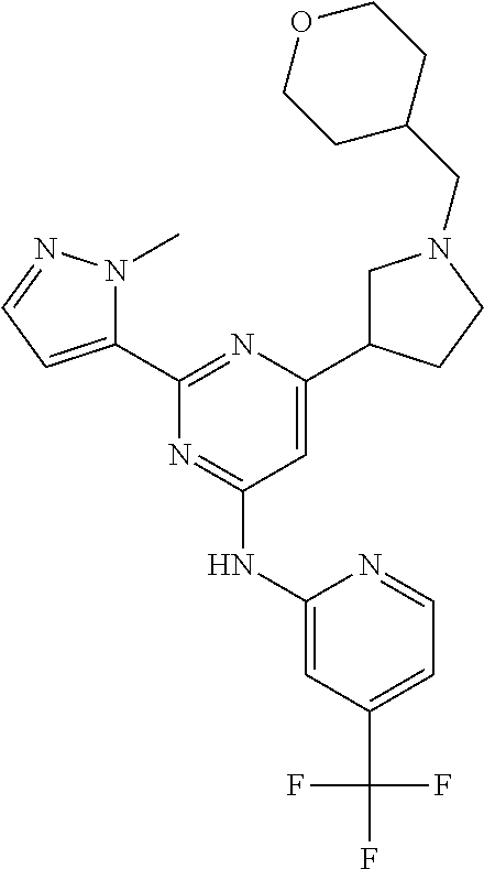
C1(C(F)(F)F)=CC=NC(NC2=NC(C3=CC=NN3C)=NC(C3CN(CC4CCOCC4)CC3)=C2)=C1
